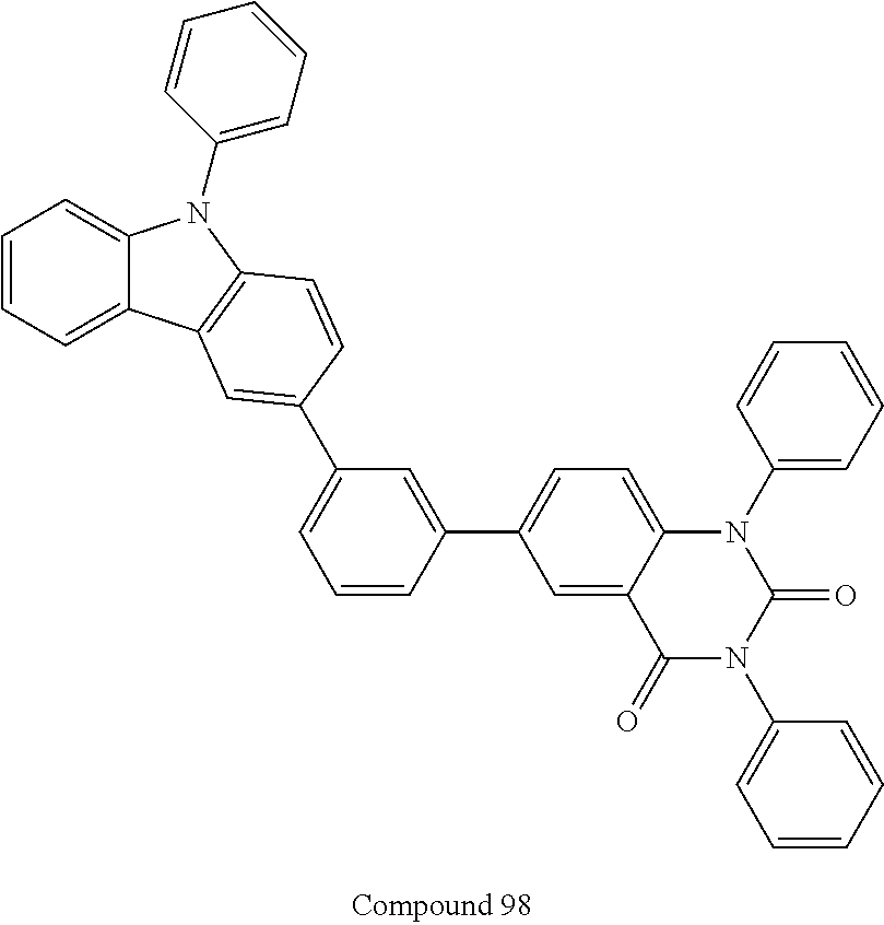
C1=CC=C2C(=C1)N(C1=CC=CC=C1)C1=C2C=C(C2=CC=CC(C3=CC=C4C(=C3)C(=O)N(C3=CC=CC=C3)C(=O)N4C3=CC=CC=C3)=C2)C=C1
